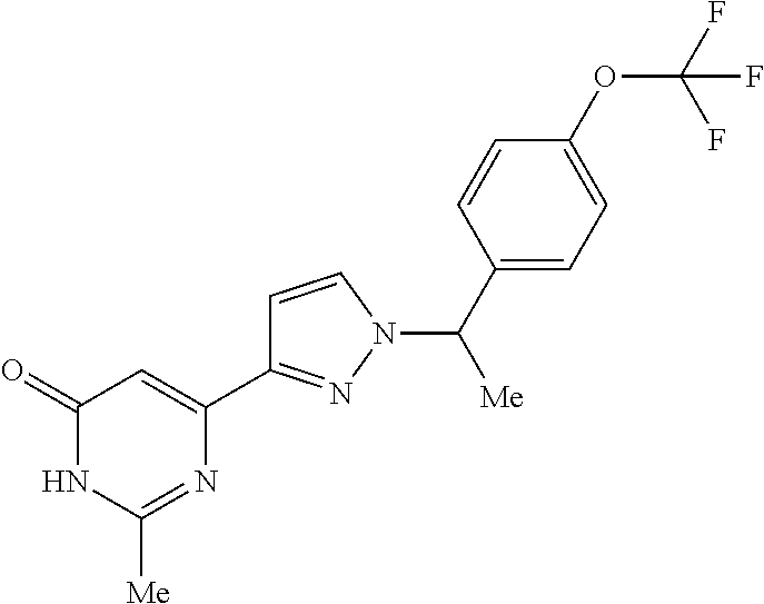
C1(=O)NC([Me])=NC(C2=NN(C(C3=CC=C(OC(F)(F)F)C=C3)[Me])C=C2)=C1
